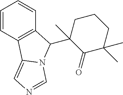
C1=CC2=C(C=C1)C(C1(C)C(=O)C(C)(C)CCC1)N1C2=CN=C1
